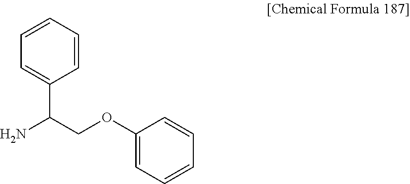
C1=CC=CC(C(COC2=CC=CC=C2)N)=C1
